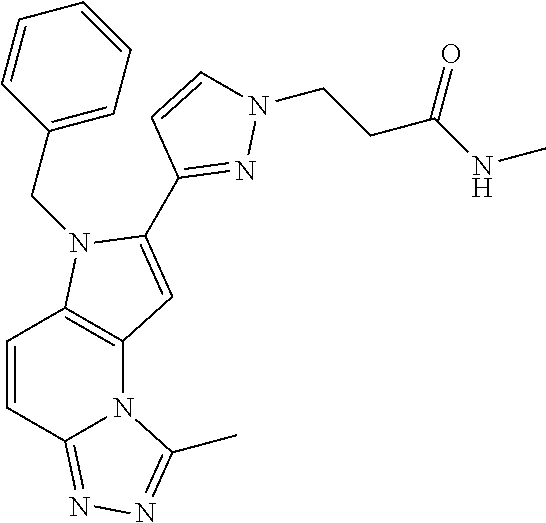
C12=C(N(CC3=CC=CC=C3)C(C3=NN(CCC(NC)=O)C=C3)=C1)C=CC1=NN=C(C)N21
